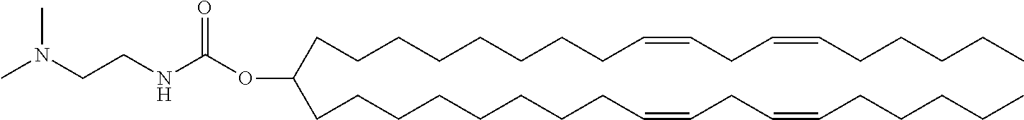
C(CCCCCCCCC=CCC=CCCCCC)(CCCCCCCCC=CCC=CCCCCC)OC(NCCN(C)C)=O
